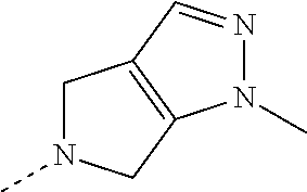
CN1CC2=C(C1)N(C)N=C2
